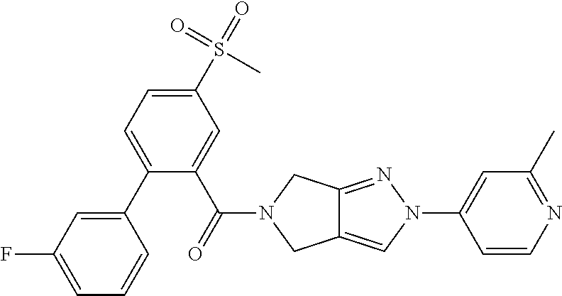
C1(C2=CC=C(S(C)(=O)=O)C=C2C(=O)N2CC3=CN(C4=CC(C)=NC=C4)N=C3C2)=CC(F)=CC=C1
